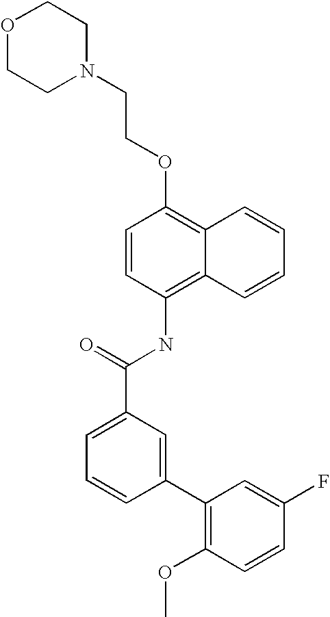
O1CCN(CCOC2=C3C(=C(NC(C4=CC=CC(C5=C(OC)C=CC(F)=C5)=C4)=O)C=C2)C=CC=C3)CC1
